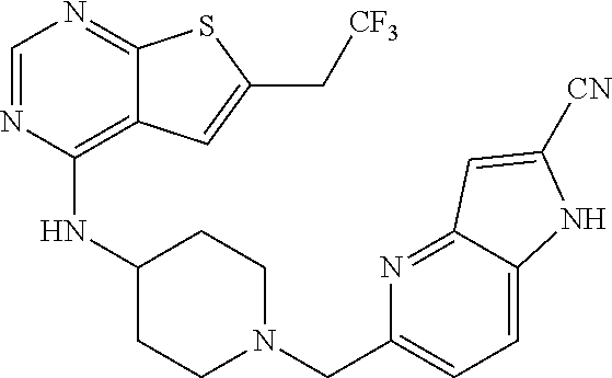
C1=NC(NC2CCN(CC3=CC=C4C(=N3)C=C([CN])N4)CC2)=C2C(=N1)SC(C[CF3])=C2
